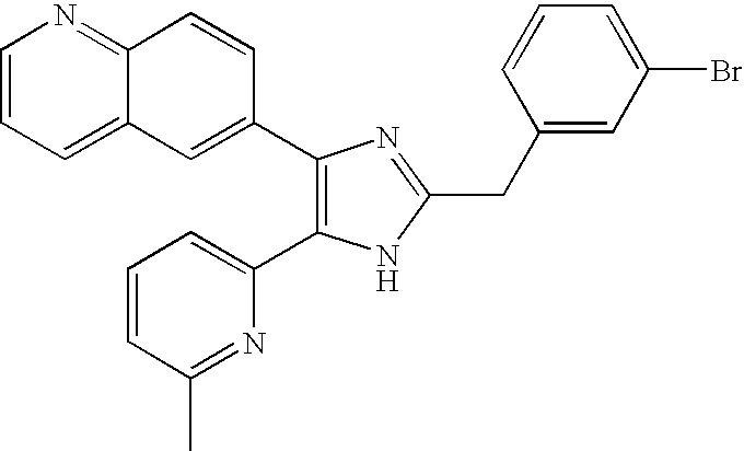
C1=CC=C2C(=N1)C=CC(C1=C(C3=CC=CC(C)=N3)NC(CC3=CC(Br)=CC=C3)=N1)=C2
